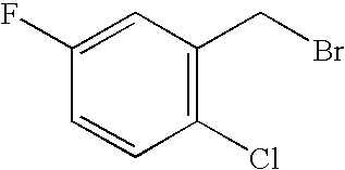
C1(F)=CC(CBr)=C(Cl)C=C1
